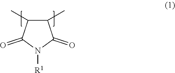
C1(C)C(C)C(=O)N([R1])C1=O
